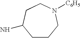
C1CCN([C6H5])CCC1N
